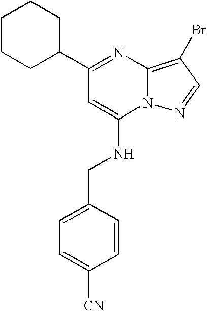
C1CCC(C2=NC3=C(Br)C=NN3C(NCC3=CC=C([CN])C=C3)=C2)CC1
